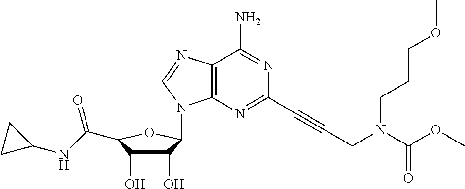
C1(O)C(O)C(C(NC2CC2)=O)OC1N1C2=C(N=C1)C(N)=NC(C#CCN(C(OC)=O)CCCOC)=N2
